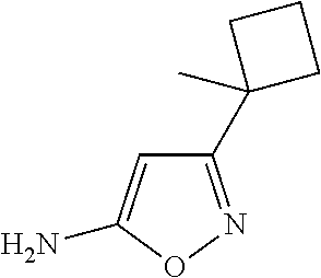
C1(C2(C)CCC2)=NOC(N)=C1
